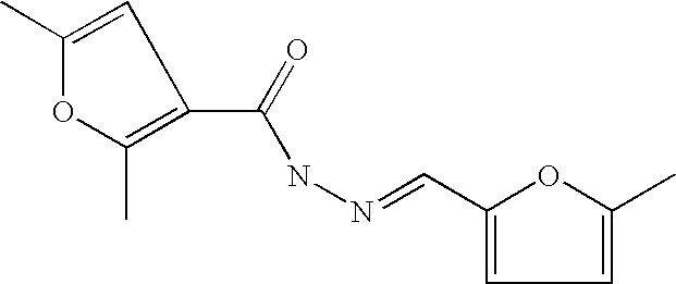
C1=C(C)OC(C=NNC(C2=C(C)OC(C)=C2)=O)=C1
